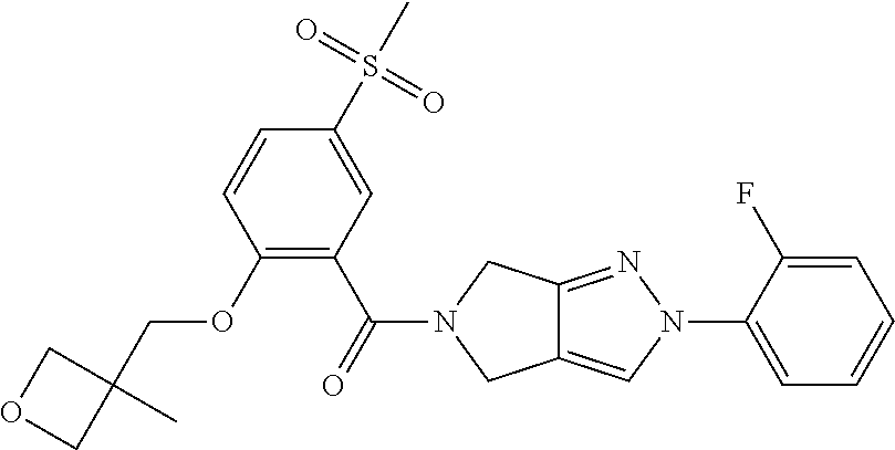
O(C1=C(C(=O)N2CC3=CN(C4=CC=CC=C4F)N=C3C2)C=C(S(C)(=O)=O)C=C1)CC1(C)COC1
